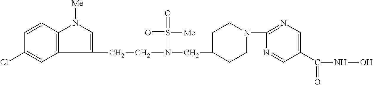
C1(CCN(CC2CCN(C3=NC=C(C(NO)=O)C=N3)CC2)S(=O)([Me])=O)=CN([Me])C2=C1C=C(Cl)C=C2
